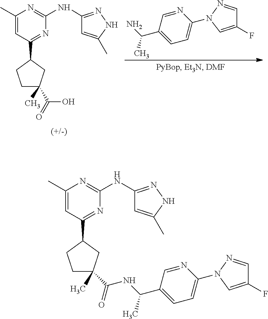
C1(C)=CC(C2CCC(C(=O)O)(C)C2)=NC(NC2=NNC(C)=C2)=N1.C1=C(C(N)C)C=NC(N2N=CC(F)=C2)=C1.C1(C)=CC(C2CCC(C(NC(C3=CC=C(N4N=CC(F)=C4)N=C3)C)=O)(C)C2)=NC(NC2=NNC(C)=C2)=N1
